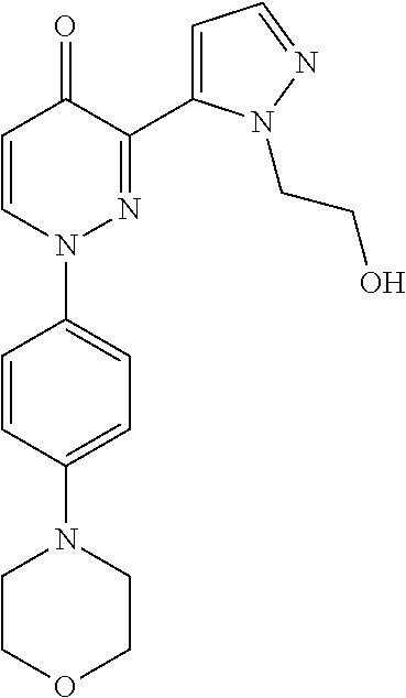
C1=C(N2CCOCC2)C=CC(N2N=C(C3=CC=NN3CCO)C(=O)C=C2)=C1
